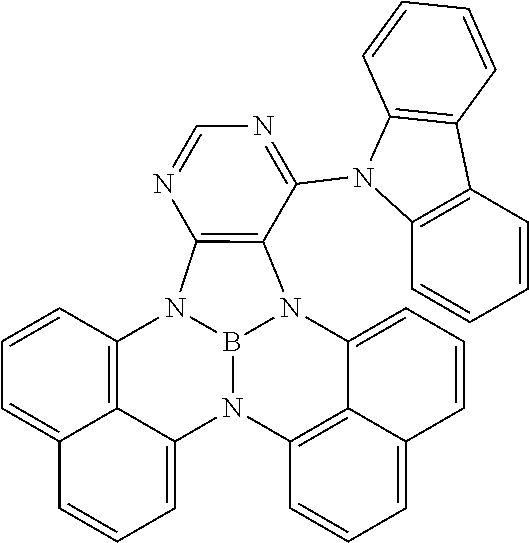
N12B3N(C4=C(C(N5C6=C(C7=C5C=CC=C7)C=CC=C6)=NC=N4)N3C3=CC=CC4=CC=CC1=C34)C1=C3C(=CC=C1)C=CC=C23
